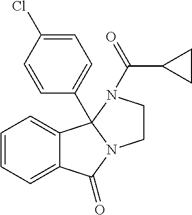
C12=CC=CC=C1C1(C3=CC=C(Cl)C=C3)N(C2=O)CCN1C(C1CC1)=O
